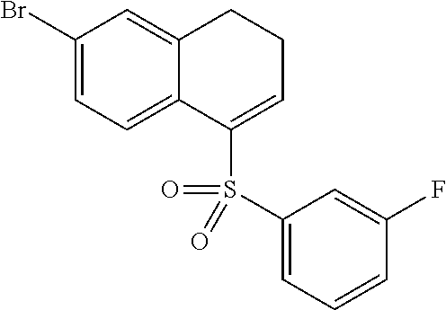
C1(Br)=CC=C2C(=C1)CCC=C2S(=O)(C1=CC=CC(F)=C1)=O
